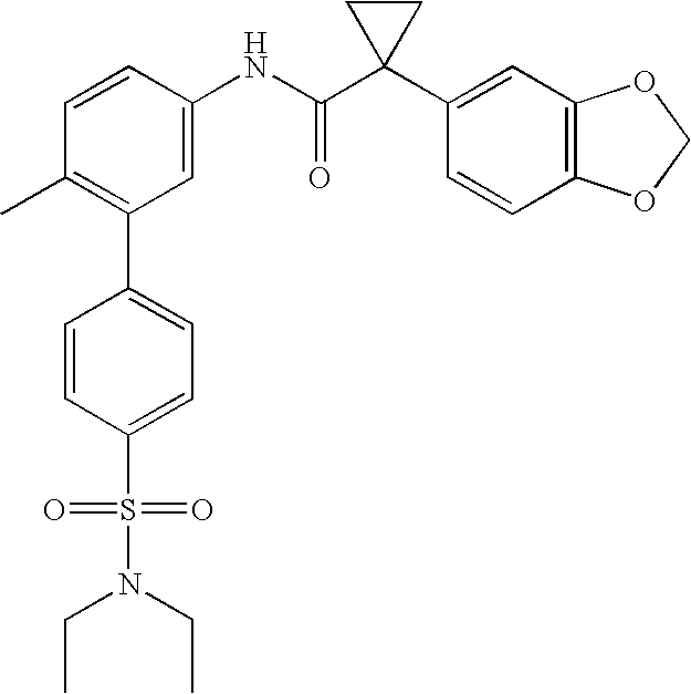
C1(NC(C2(C3=CC4=C(C=C3)OCO4)CC2)=O)=CC(C2=CC=C(S(N(CC)CC)(=O)=O)C=C2)=C(C)C=C1
